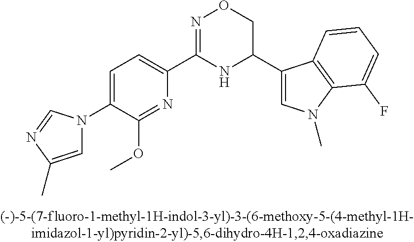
C1=C(N2C=C(C)N=C2)C(OC)=NC(C2=NOCC(C3=CN(C)C4=C3C=CC=C4F)N2)=C1
